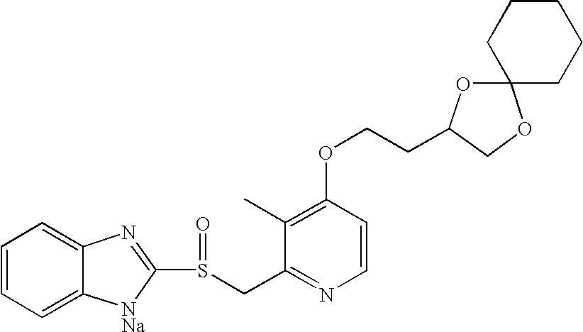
C1=CC=C2C(=C1)N=C(S(CC1=NC=CC(OCCC3OC4(CCCCC4)OC3)=C1C)=O)[NNa]2
